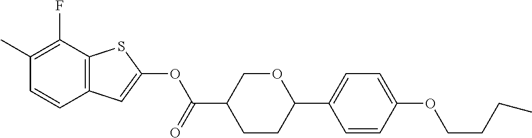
CC1=C(F)C2=C(C=C1)C=C(OC(C1CCC(C3=CC=C(OCCCC)C=C3)OC1)=O)S2
